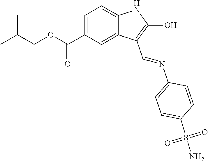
C1(C(=O)OCC(C)C)=CC=C2C(=C1)C(C=NC1=CC=C(S(=O)(=O)N)C=C1)=C(O)N2
